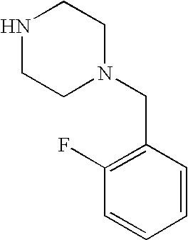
C1NCCN(CC2=C(F)C=CC=C2)C1
